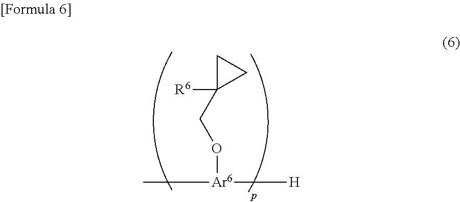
C[Ar6]([H])OCC1([R6])CC1
